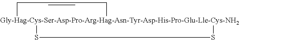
[Gly-Hag-Cys-Ser-Asp-Pro-Arg-Hag-Asn-Tyr-Asp-His-Pro-Glu-Lle-Cys-NH2]12(SS1)CC2
